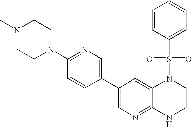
C12=CC(C3=CN=C(N4CCN(C)CC4)C=C3)=CN=C1NCCN2S(C1=CC=CC=C1)(=O)=O
